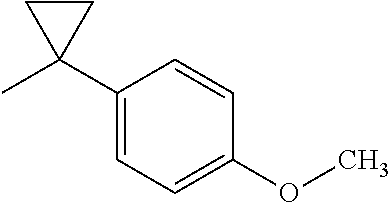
CC1(C2=CC=C(OC)C=C2)CC1
